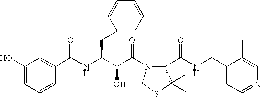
C1(O)=CC=CC(C(NC(C(C(=O)N2C(C(NCC3=CC=NC=C3C)=O)C(C)(C)SC2)O)CC2=CC=CC=C2)=O)=C1C
